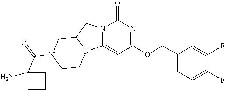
N12C(=CC(OCC3=CC=C(F)C(F)=C3)=NC1=O)N1C(C2)CN(C(C2(N)CCC2)=O)CC1
